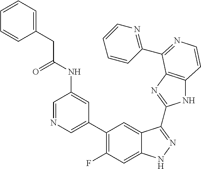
C1=C(C2=C(F)C=C3C(=C2)C(C2=NC4=C(N2)C=CN=C4C2=NC=CC=C2)=NN3)C=C(NC(=O)CC2=CC=CC=C2)C=N1
